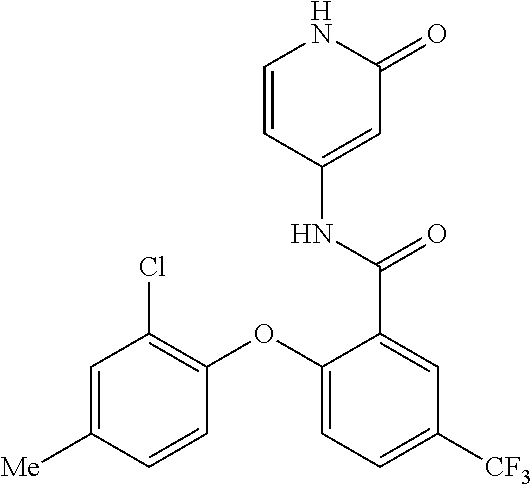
C1=CC(NC(C2=CC([CF3])=CC=C2OC2=C(Cl)C=C([Me])C=C2)=O)=CC(=O)N1
